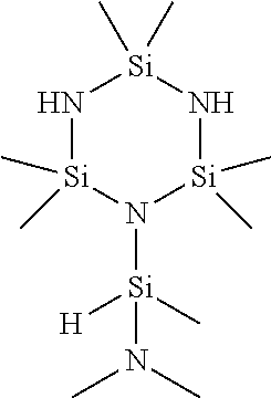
N1[Si](C)(C)N([Si]([H])(C)N(C)C)[Si](C)(C)N[Si]1(C)C
